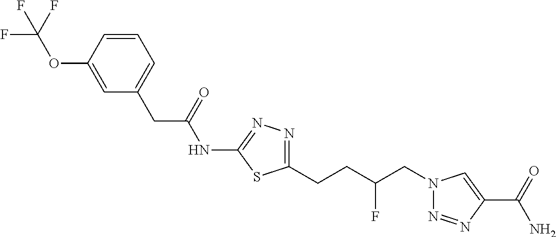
C1(NC(CC2=CC=CC(OC(F)(F)F)=C2)=O)=NN=C(CCC(CN2N=NC(C(=O)N)=C2)F)S1
